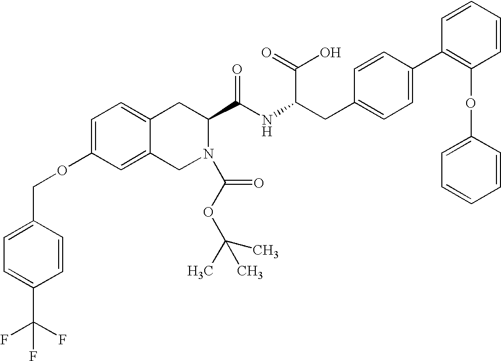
C12=CC=C(OCC3=CC=C(C(F)(F)F)C=C3)C=C1CN(C(OC(C)(C)C)=O)C(C(NC(CC1=CC=C(C3=C(OC4=CC=CC=C4)C=CC=C3)C=C1)C(=O)O)=O)C2
